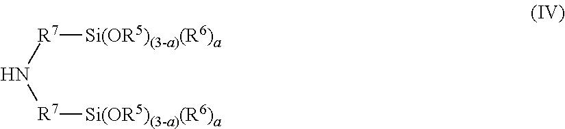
N([R7][Si(OR5)(3-a)(R6)a])[R7][Si(OR5)(3-a)(R6)a]
